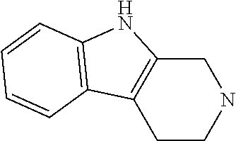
C1C2=C(CCN1)C1=C(N2)C=CC=C1
